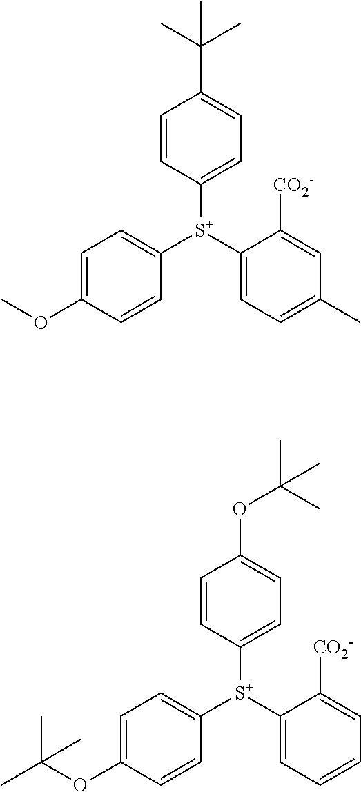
C1=C(C(C)(C)C)C=CC([S+](C2=CC=C(OC)C=C2)C2=CC=C(C)C=C2[CO2-])=C1.C1=C(OC(C)(C)C)C=CC([S+](C2=CC=C(OC(C)(C)C)C=C2)C2=CC=CC=C2[CO2-])=C1
